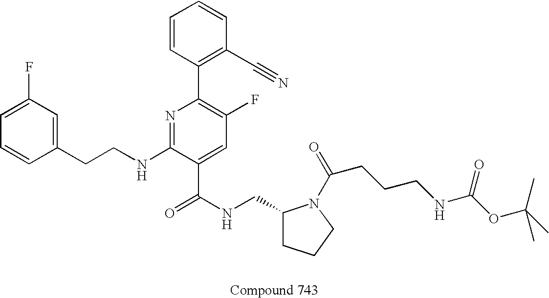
C1=CC(CCNC2=NC(C3=C(C#N)C=CC=C3)=C(F)C=C2C(NCC2CCCN2C(=O)CCCNC(OC(C)(C)C)=O)=O)=CC(F)=C1
